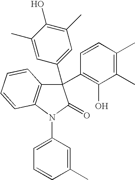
C1(C)=CC(C2(C3=C(O)C(C)=C(C)C=C3)C3=C(N(C4=CC=CC(C)=C4)C2=O)C=CC=C3)=CC(C)=C1O
